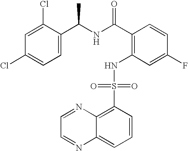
C(C1=C(NS(C2=C3C(=CC=C2)N=CC=N3)(=O)=O)C=C(F)C=C1)(=O)NC(C1=CC=C(Cl)C=C1Cl)C
